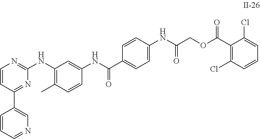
C1=CC(C2=CN=CC=C2)=NC(NC2=C(C)C=CC(NC(C3=CC=C(NC(COC(C4=C(Cl)C=CC=C4Cl)=O)=O)C=C3)=O)=C2)=N1
